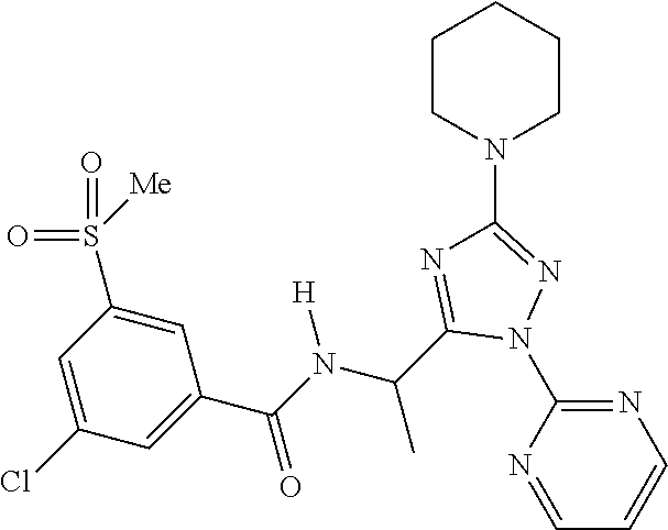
C1=NC(N2N=C(N3CCCCC3)N=C2C(C)N([H])C(=O)C2=CC(Cl)=CC(S(=O)(=O)[Me])=C2)=NC=C1
